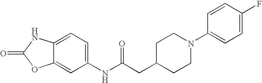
C1(NC(CC2CCN(C3=CC=C(F)C=C3)CC2)=O)=CC=C2C(=C1)OC(=O)N2
